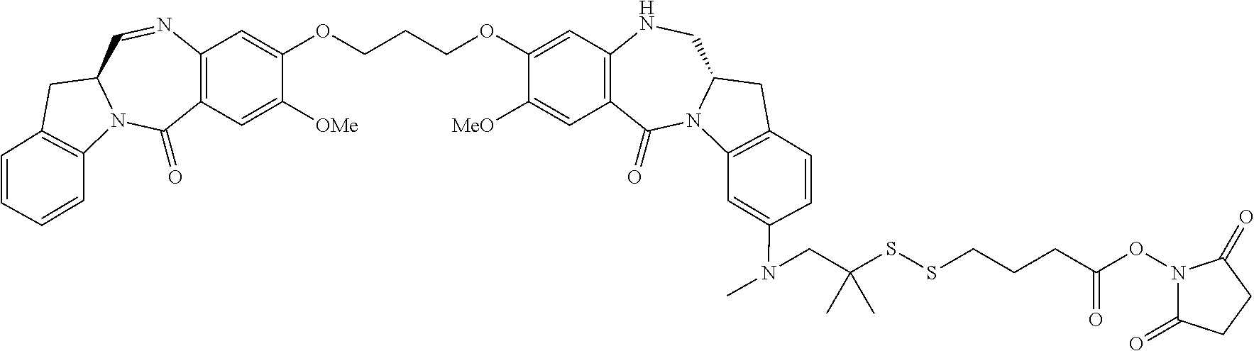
C12=C(C=C([OMe])C(OCCCOC3=CC4=C(C=C3[MeO])C(=O)N3C(CN4)CC4=C3C=C(N(C)CC(SSCCCC(ON3C(=O)CCC3=O)=O)(C)C)C=C4)=C1)C(=O)N1C(C=N2)CC2=C1C=CC=C2
